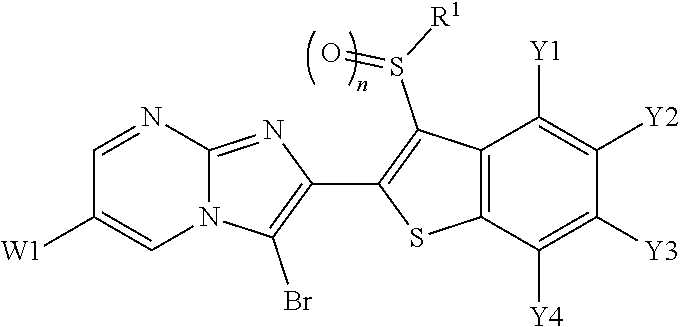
N12C(=NC(C3=C(S(=O)[R1])C4=C(S3)C([Y4])=C([Y3])C([Y2])=C4[Y1])=C1Br)N=CC([W1])=C2
